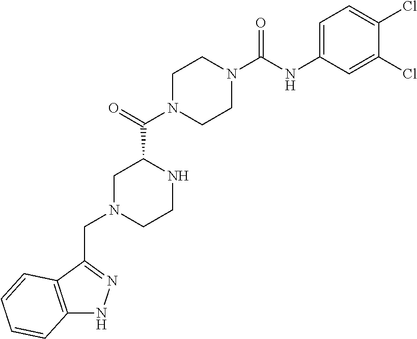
C1N(C(C2CN(CC3=NNC4=C3C=CC=C4)CCN2)=O)CCN(C(NC2=CC=C(Cl)C(Cl)=C2)=O)C1
